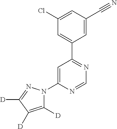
C1(N2C([D])=C([D])C([D])=N2)=CC(C2=CC(Cl)=CC(C#N)=C2)=NC=N1
